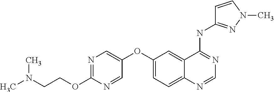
N1=C(OCCN(C)C)N=CC(OC2=CC=C3C(=C2)C(NC2=NN(C)C=C2)=NC=N3)=C1
